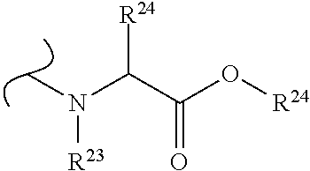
CN(C(C(O[R24])=O)[R24])[R23]
